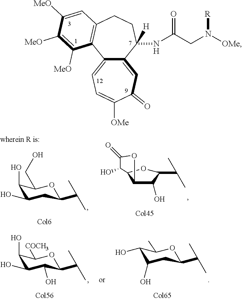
C12=CC=C([OMe])C(=O)C=C1C(NC(CN([OMe])[R])=O)([H])CCC1=C2C([MeO])=C([MeO])C([MeO])=C1.C1(O)C(O)CC(C(C)C)OC1CO.C12C(OC(C(C)C)C1O)C(O)C(=O)O2.C1(O)C(O)C(C(C)C)OC([COCH3])C1O.C1(O)CC(C(C)C)OC(C)C1O
